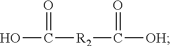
OC([R2]C([OH])=O)=O
